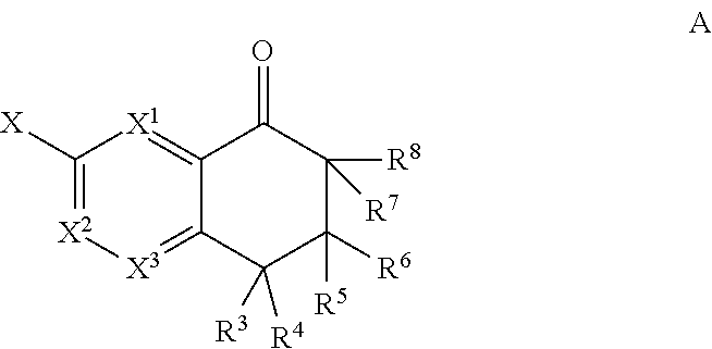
C1(=O)C2=[X1]C([X])=[X2][X3]=C2C([R4])([R3])C([R5])([R6])C1([R8])[R7]
